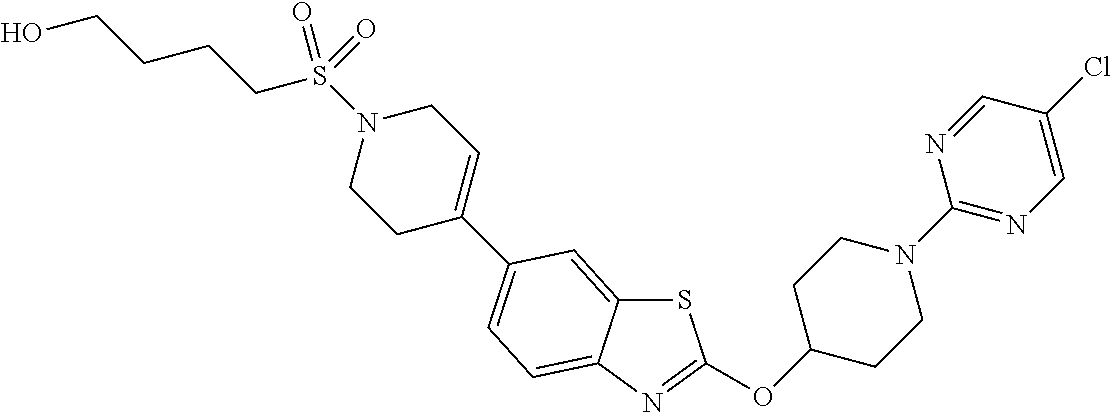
S1C2=CC(C3=CCN(S(=O)(CCCCO)=O)CC3)=CC=C2N=C1OC1CCN(C2=NC=C(Cl)C=N2)CC1
